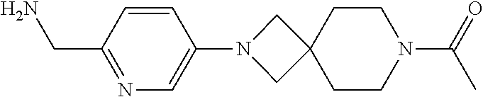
NCC1=NC=C(N2CC3(C2)CCN(C(C)=O)CC3)C=C1
